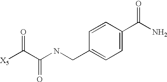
[X5]C(C(NCC1=CC=C(C(N)=O)C=C1)=O)=O
